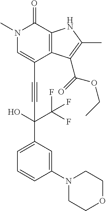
C(C1=CN(C)C(=O)C2=C1C(C(OCC)=O)=C(C)N2)#CC(C1=CC=CC(N2CCOCC2)=C1)(O)C(F)(F)F
